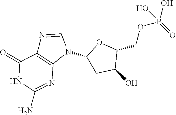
N1=CN(C2CC(O)C(COP(=O)(O)O)O2)C2=C1C(=O)NC(N)=N2
